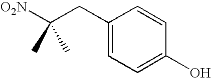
C1(CC([O2N])(C)C)=CC=C(O)C=C1
